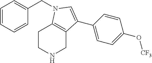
C1(C2=CN(CC3=CC=CC=C3)C3=C2CNCC3)=CC=C(O[CF3])C=C1
